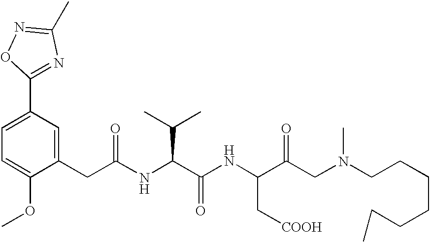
C1=C(OC)C(CC(NC(C(NC(C(CN(C)CCCCCCC)=O)C[COOH])=O)C(C)C)=O)=CC(C2=NC(C)=NO2)=C1
